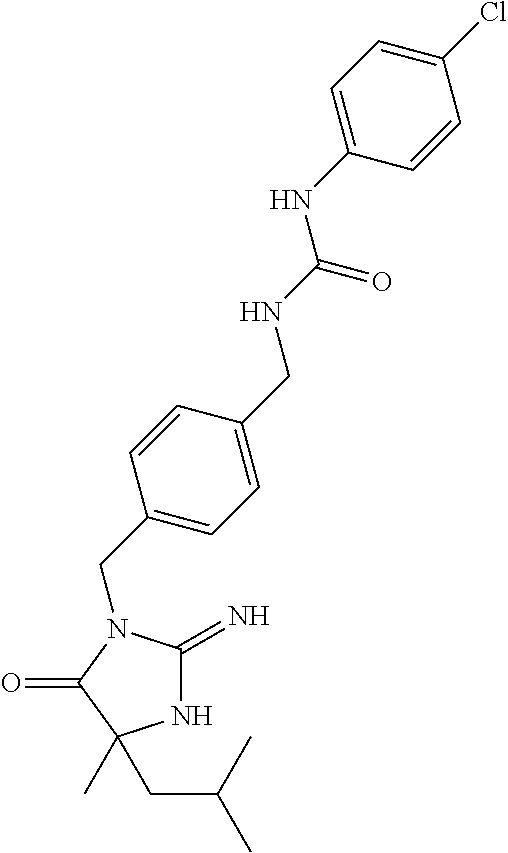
N1C(=N)N(CC2=CC=C(CNC(NC3=CC=C(Cl)C=C3)=O)C=C2)C(=O)C1(C)CC(C)C
